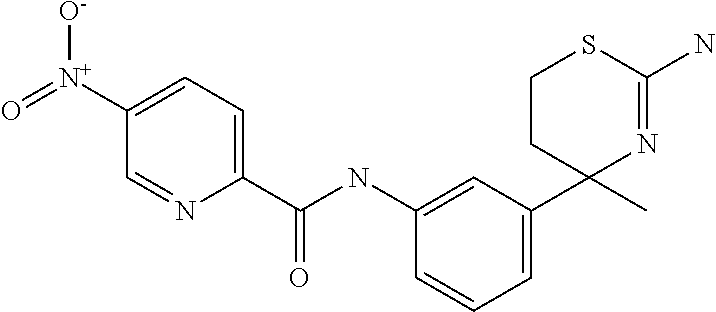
C1(NC(C2=CC=C([N+](=O)[O-])C=N2)=O)=CC(C2(C)N=C(N)SCC2)=CC=C1
